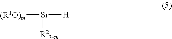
[(R1O)m][Si]([H])[R23-m]
